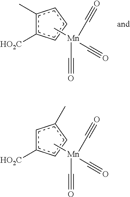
C[Mn](C#O)(C#O)C#O.c1(C)c([HO2C])ccc1.C[Mn](C#O)(C#O)C#O.c1c([HO2C])ccc1C
